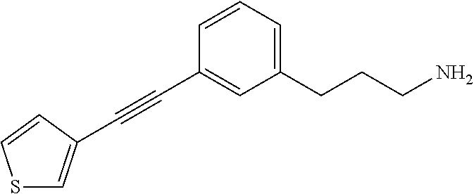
S1C=C(C#CC2=CC(CCCN)=CC=C2)C=C1
